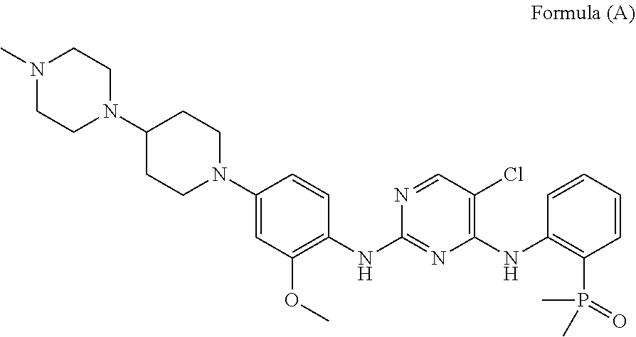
CN1CCN(C2CCN(C3=CC(OC)=C(NC4=NC(NC5=C(P(C)(=O)C)C=CC=C5)=C(Cl)C=N4)C=C3)CC2)CC1
